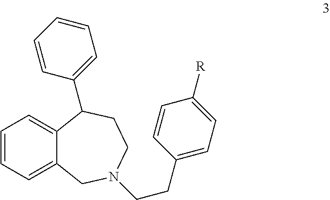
C1=CC=CC(C2C3=CC=CC=C3CN(CCC3=CC=C([R])C=C3)CC2)=C1
